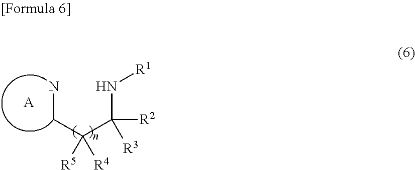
NCC(C(N[R1])([R2])[R3])([R4])[R5].[A]
